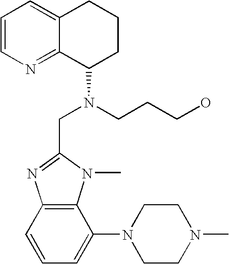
C12=C(C=CC=C1N1CCN(C)CC1)N=C(CN(C1CCCC3=CC=CN=C13)CCCO)N2C
